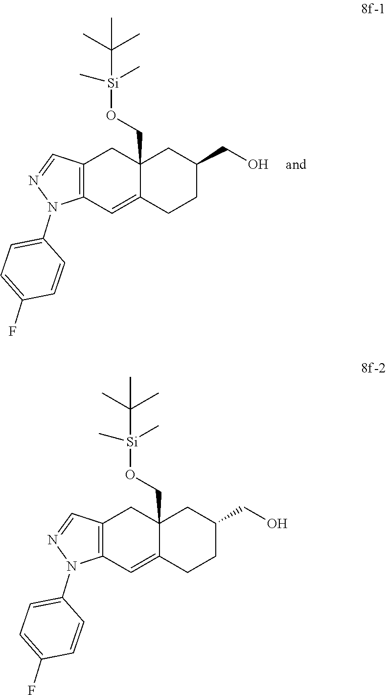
N1(C2=CC=C(F)C=C2)N=CC2=C1C=C1C(CO[Si](C)(C)C(C)(C)C)(CC(CO)CC1)C2.N1(C2=CC=C(F)C=C2)N=CC2=C1C=C1C(CO[Si](C)(C)C(C)(C)C)(CC(CO)CC1)C2
